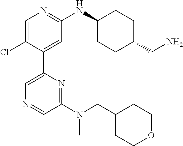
C1=C(Cl)C(C2=CN=CC(N(CC3CCOCC3)C)=N2)=CC(NC2CCC(CN)CC2)=N1
